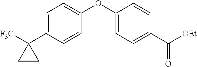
C1=C(C2([F3C])CC2)C=CC(OC2=CC=C(C([OEt])=O)C=C2)=C1
